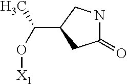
C1(=O)NCC(C(O[X1])C)C1
